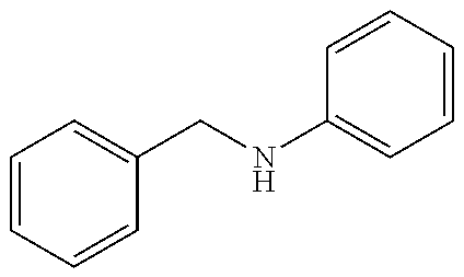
C1=CC=CC(CNC2=CC=CC=C2)=C1
